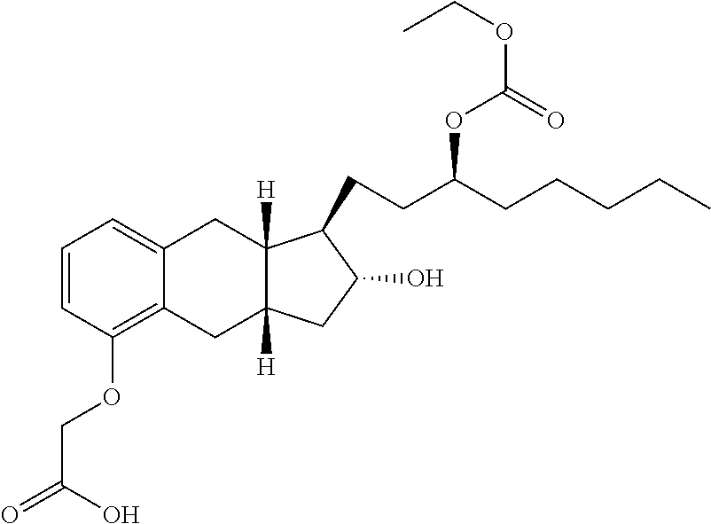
C1=CC(OCC(=O)O)=C2C(=C1)CC1([H])C([H])(C2)CC(O)C1CCC(CCCCC)OC(OCC)=O
